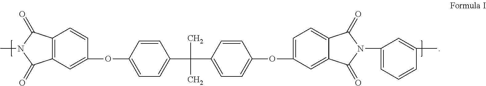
C12=C(C=C(OC3=CC=C(C(C)(C)C4=CC=C(OC5=CC=C6C(=C5)C(=O)N(C5=CC=CC(C)=C5)C6=O)C=C4)C=C3)C=C1)C(=O)N(C)C2=O
